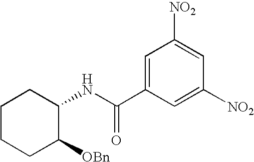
C1CCC([OBn])C(NC(C2=CC([NO2])=CC([NO2])=C2)=O)C1
